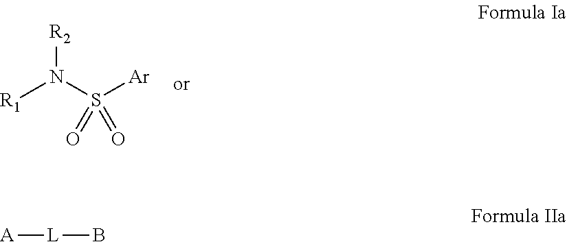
[R1]N(S([Ar])(=O)=O)[R2].[A][L]B
